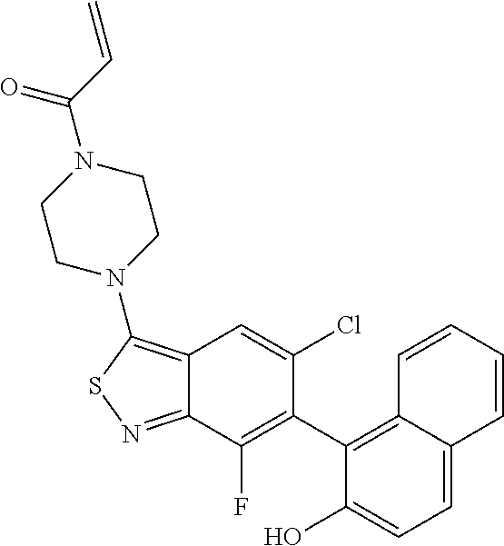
C12=C(N3CCN(C(C=C)=O)CC3)SN=C1C(F)=C(C1=C3C(=CC=C1O)C=CC=C3)C(Cl)=C2
